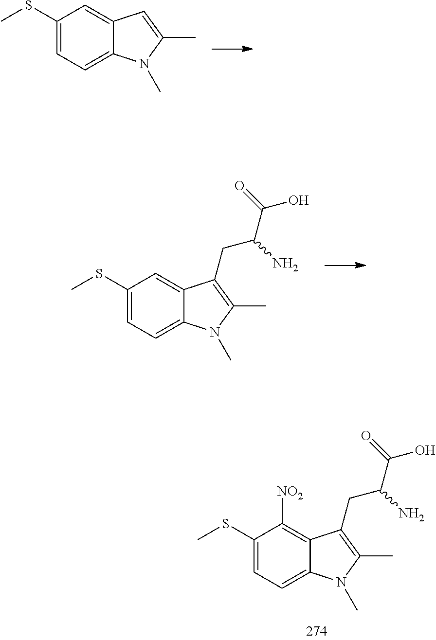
C1(SC)=CC=C2C(=C1)C(CC(C(O)=O)N)=C(C)N2C.C1(SC)=CC=C2C(=C1[NO2])C(CC(C(O)=O)N)=C(C)N2C.C1(SC)=CC=C2C(=C1)C=C(C)N2C
